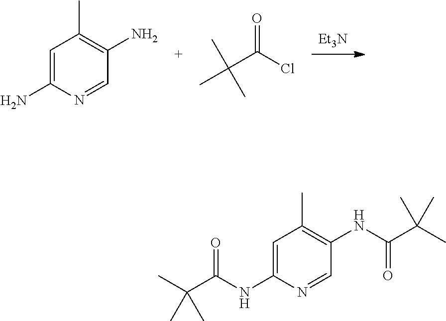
[Et3N].C1=C(N)N=CC(N)=C1C.CC(C(Cl)=O)(C)C.C1=C(NC(C(C)(C)C)=O)N=CC(NC(C(C)(C)C)=O)=C1C
